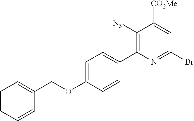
C1=CC=CC(COC2=CC=C(C3=C([N3])C([CO2Me])=CC(Br)=N3)C=C2)=C1
